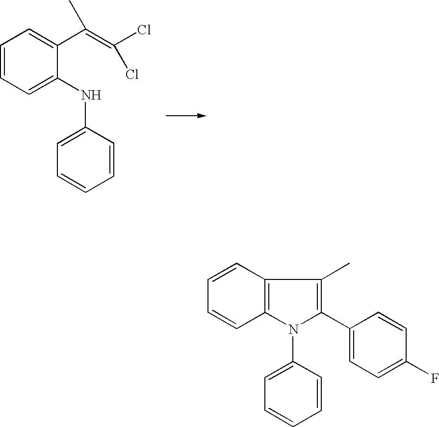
C1=CC=C(NC2=CC=CC=C2)C(C(=C(Cl)Cl)C)=C1.C1=CC2=C(C=C1)N(C1=CC=CC=C1)C(C1=CC=C(F)C=C1)=C2C
